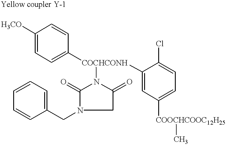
C1([H3CO])=CC=C([COCHCONH](N2C(=O)N(CC3=CC=CC=C3)CC2=O)C2=CC([COOCHCOOC12H25]C)=CC=C2Cl)C=C1
